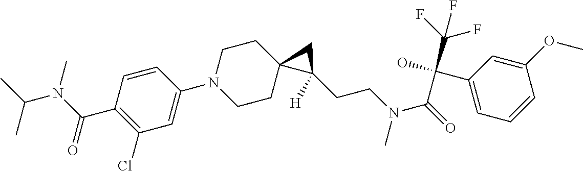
C1=CC(C(N(C)C(C)C)=O)=C(Cl)C=C1N1CCC2(CC1)C(CCN(C(=O)C(C1=CC=CC(OC)=C1)(C(F)(F)F)O)C)([H])C2
